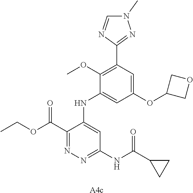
C1(C(OCC)=O)=NN=C(NC(C2CC2)=O)C=C1NC1=CC(OC2COC2)=CC(C2=NN(C)C=N2)=C1OC.[A4c]
